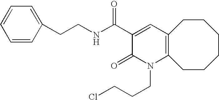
C(CNC(C1=CC2=C(N(CCCCl)C1=O)CCCCCC2)=O)C1=CC=CC=C1
